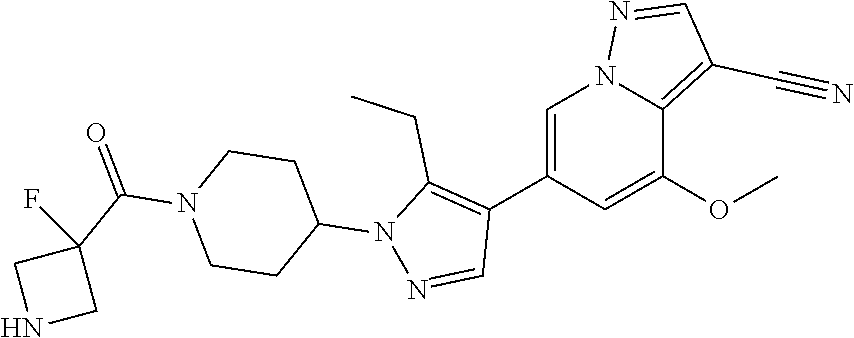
C1(C2=C(CC)N(C3CCN(C(=O)C4(F)CNC4)CC3)N=C2)=CN2C(=C(C#N)C=N2)C(OC)=C1
